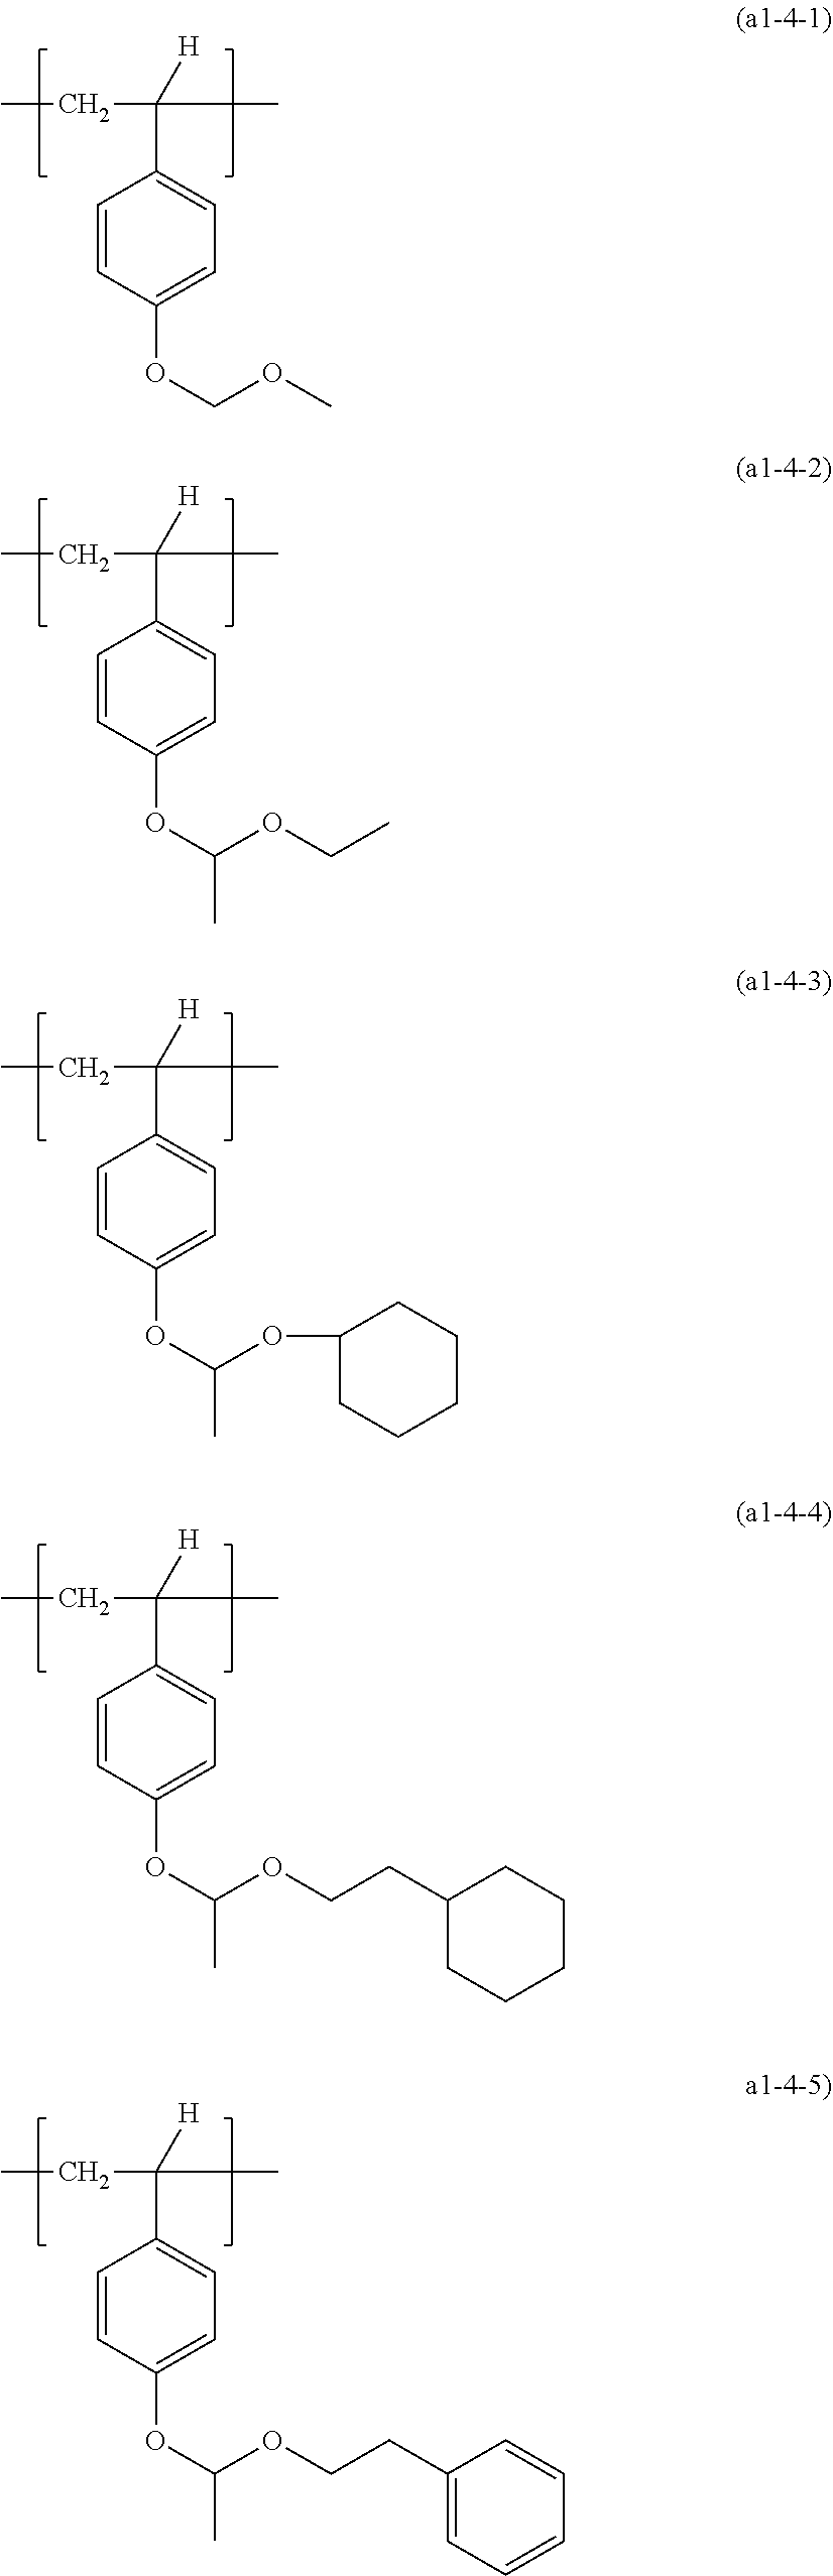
CCC([H])(C1=CC=C(OCOC)C=C1)C.CCC([H])(C1=CC=C(OC(OCC)C)C=C1)C.CCC([H])(C1=CC=C(OC(OCCC2CCCCC2)C)C=C1)C.CCC([H])(C1=CC=C(OC(OCCC2=CC=CC=C2)C)C=C1)C.CCC([H])(C1=CC=C(OC(OC2CCCCC2)C)C=C1)C
